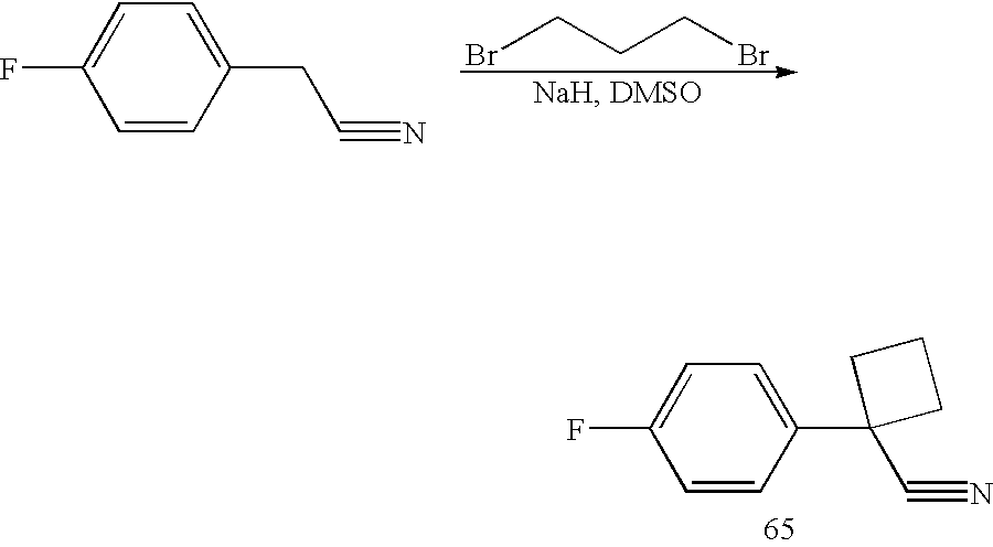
C1=CC(CC#N)=CC=C1F.BrCCCBr.C1(F)=CC=C(C2(C#N)CCC2)C=C1
